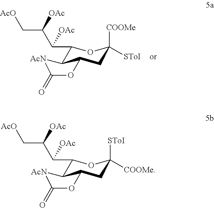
C1(C(C(C[AcO])[OAc])[OAc])C2C(CC([COOMe])([SToI])O1)OC(=O)[AcN]2.C1(C(C(C[AcO])[OAc])[OAc])C2C(CC([SToI])([COOMe])O1)OC(=O)[AcN]2
